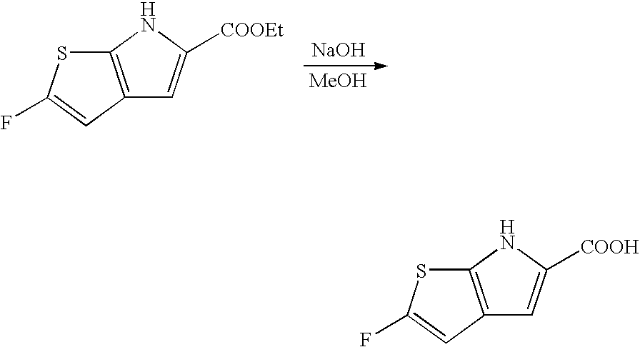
C12=C(C=C(F)S1)C=C([COOEt])N2.[NaOH].[MeOH].C12=C(C=C(F)S1)C=C([COOH])N2
